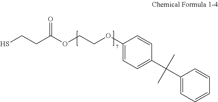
C(CC(OCCOC1=CC=C(C(C2=CC=CC=C2)(C)C)C=C1)=O)S
